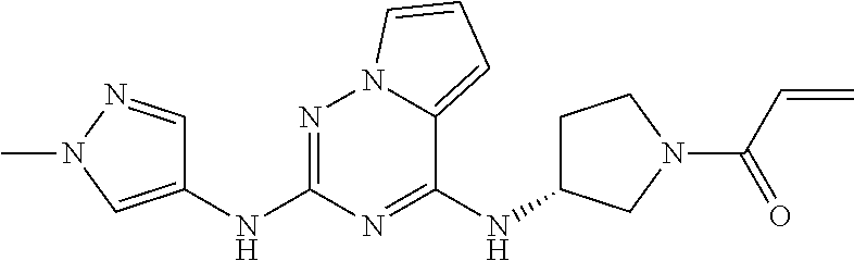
C1(NC2CCN(C(=O)C=C)C2)=NC(NC2=CN(C)N=C2)=NN2C1=CC=C2
